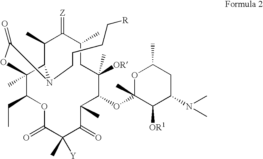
C1(C)C2C(C)(C(CC)OC(=O)C(C)([Y])C(=O)C(C)C(OC3(C)C([OR1])C(N(C)C)CC(C)O3)C([OR])(C)CC(C)C1=[Z])OC(=O)N2CCCC[R]
